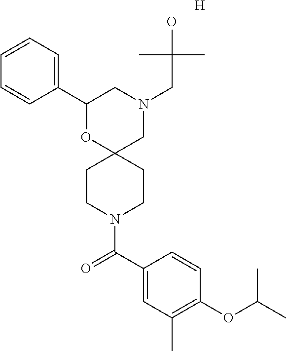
C1(C2=CC=CC=C2)OC2(CN(CC(O)(C)C)C1)CCN(C(C1=CC(C)=C(OC(C)C)C=C1)=O)CC2.[H]
